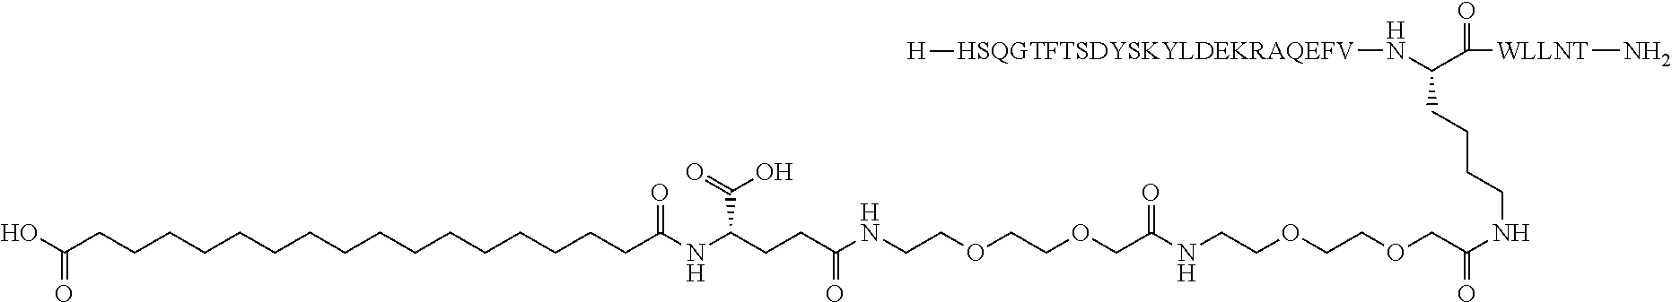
C(CCCCCCCCCCCCCCCCC(NC(CCC(NCCOCCOCC(NCCOCCOCC(NCCCCC(N[HSQGTFTSDYSKYLDEKRAQEFV][H])C(=O)[WLLNT]N)=O)=O)=O)C(=O)O)=O)(O)=O
